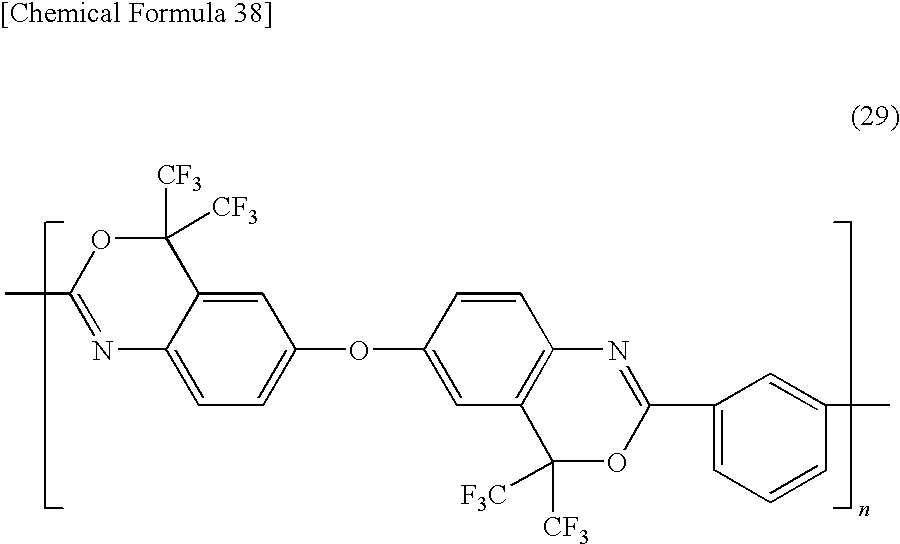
C1=C2C(=CC=C1OC1=CC3=C(C=C1)N=C(C1=CC=CC(C)=C1)OC3([CF3])[F3C])N=C(C)OC2([CF3])[CF3]
